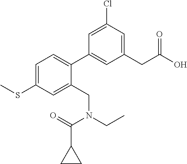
C1=C(SC)C=C(CN(CC)C(=O)C2CC2)C(C2=CC(CC(O)=O)=CC(Cl)=C2)=C1
